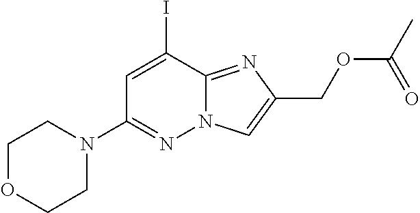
C1OCCN(C2=NN3C(=NC(COC(C)=O)=C3)C(I)=C2)C1
